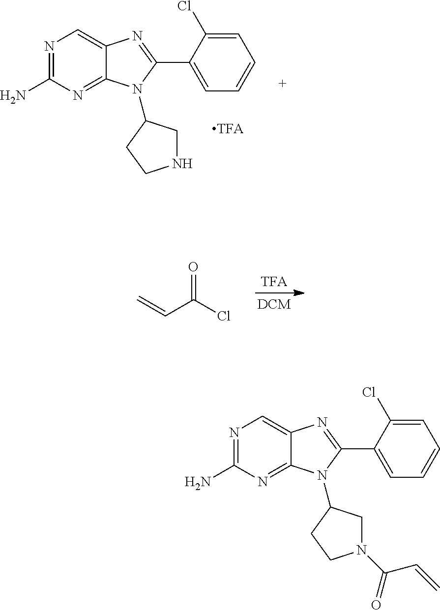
N1CC(N2C3=NC(N)=NC=C3N=C2C2=CC=CC=C2Cl)CC1.C=CC(Cl)=O.N1(C(C=C)=O)CC(N2C3=NC(N)=NC=C3N=C2C2=CC=CC=C2Cl)CC1
